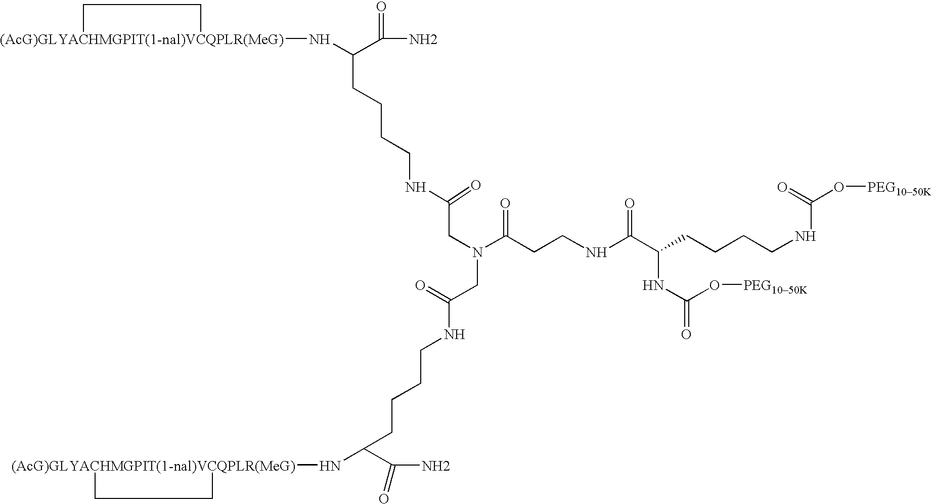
[(AcG)GLYACHMGPIT(1-nal)VCQPLR(MeG)]1(NC(C(N)=O)CCCCNC(CN(C(CCNC(C(CCCCNC(O[PEG1050K])=O)NC(=O)O[PEG1050K])=O)=O)CC(=O)NCCCCC(N[(AcG)GLYACHMGPIT(1-nal)VCQPLR(MeG)]2CC2)C(N)=O)=O)CC1
